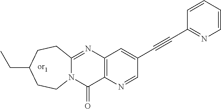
C12=C(N=CC(C#CC3=NC=CC=C3)=C1)C(=O)N1C(=N2)CCC(CC)CC1
